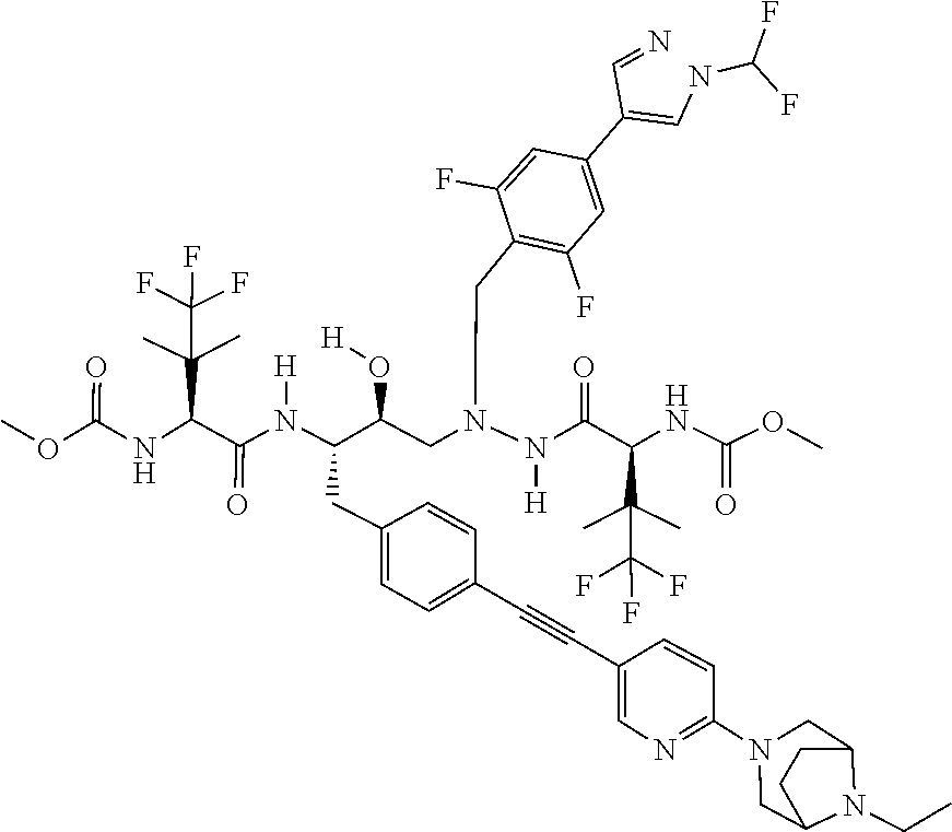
C12CN(C3=NC=C(C#CC4=CC=C(CC(N([H])C(=O)C(NC(=O)OC)C(C)(C(F)(F)F)C)C(O[H])CN(N([H])C(C(C(C(F)(F)F)(C)C)NC(=O)OC)=O)CC5=C(F)C=C(C(=CNC(F)F)C=N)C=C5F)C=C4)C=C3)CC(CC1)N2CC
